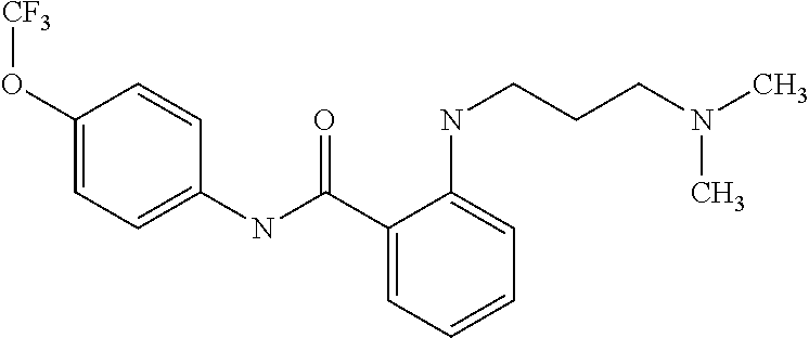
C1=C(O[CF3])C=CC(NC(C2=CC=CC=C2NCCCN(C)C)=O)=C1
